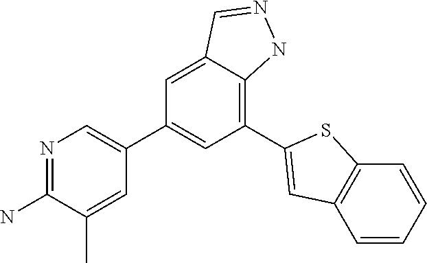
C1(N)=NC=C(C2=CC(C3=CC4=C(C=CC=C4)S3)=C3C(=C2)C=NN3)C=C1C
